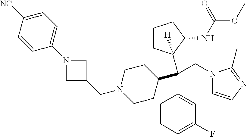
N1(CC2CN(C3=CC=C([NC])C=C3)C2)CCC(C(C2=CC(F)=CC=C2)(CN2C=CN=C2C)C2([H])CCCC2NC(OC)=O)CC1
